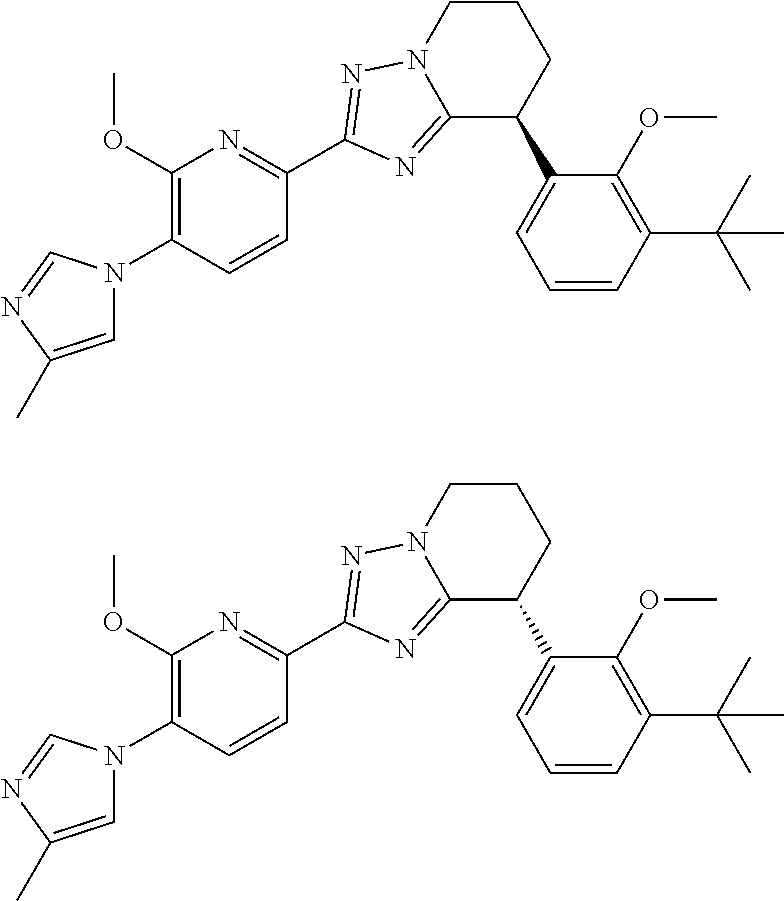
C1(OC)=C(N2C=C(C)N=C2)C=CC(C2=NN3CCCC(C4=CC=CC(C(C)(C)C)=C4OC)C3=N2)=N1.C1(OC)=C(N2C=C(C)N=C2)C=CC(C2=NN3CCCC(C4=CC=CC(C(C)(C)C)=C4OC)C3=N2)=N1
